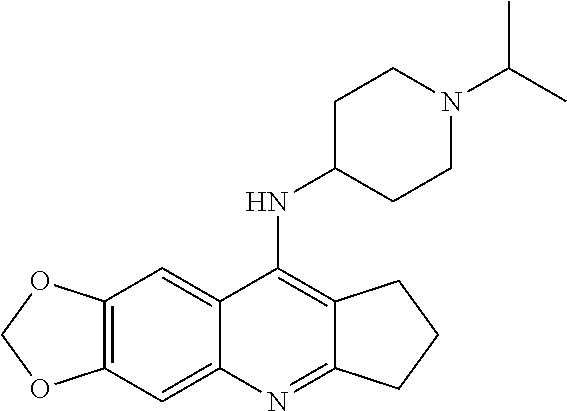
C12=C(C=C3C(=C1)C(NC1CCN(C(C)C)CC1)=C1C(=N3)CCC1)OCO2
